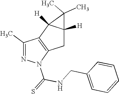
C1(C)=NN(C(=S)NCC2=CC=CC=C2)C2=C1C1([H])C([H])(C2)C1(C)C
